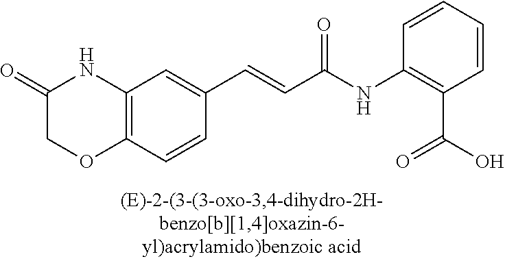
C1=CC(NC(C=CC2=CC3=C(C=C2)OCC(=O)N3)=O)=C(C(O)=O)C=C1
